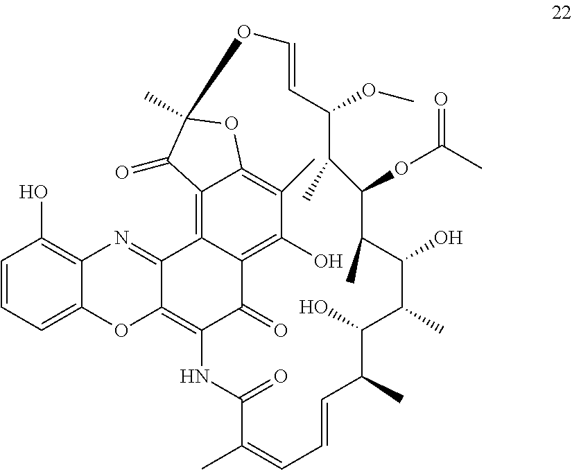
C1=CC=C2C(=C1O)N=C1C(=C3C(=O)C4=C(O)C(C)=C5C(=C14)C(=O)C(C)(O5)OC=CC(OC)C(C)C(OC(C)=O)C(C)C(O)C(C)C(O)C(C)C=CC=C(C)C(=O)N3)O2
